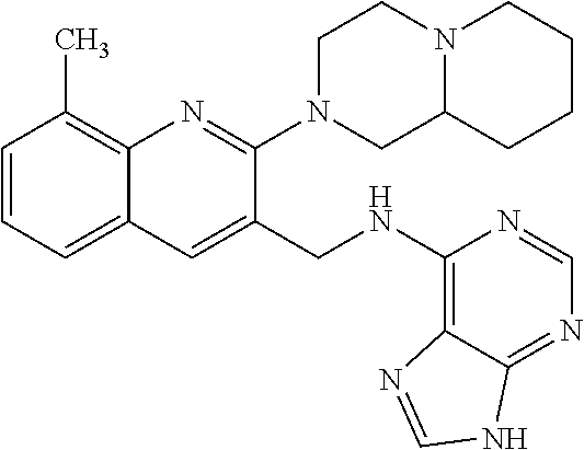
C1=CC=C2C(=C1C)N=C(N1CCN3C(C1)CCCC3)C(CNC1=C3C(=NC=N1)NC=N3)=C2
